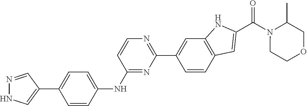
C12=C(C=C(C(=O)N3CCOCC3C)N1)C=CC(C1=NC=CC(NC3=CC=C(C4=CNN=C4)C=C3)=N1)=C2
